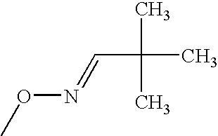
CON=CC(C)(C)C
